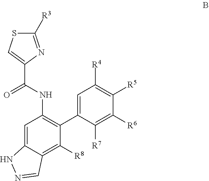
C1([R3])=NC(C(NC2=C(C3=CC([R4])=C([R5])C([R6])=C3[R7])C([R8])=C3C(=C2)NN=C3)=O)=CS1
